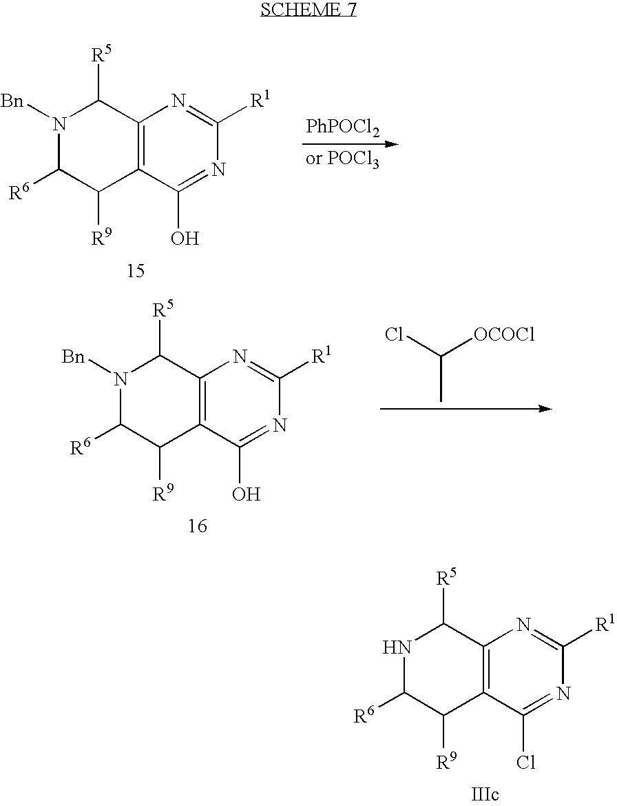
C12=C(C(Cl)=NC([R1])=N1)C([R9])C([R6])NC2[R5].C12=C(C(O)=NC([R1])=N1)C([R9])C([R6])N([Bn])C2[R5].[PhPOCl2].C12=C(C(O)=NC([R1])=N1)C([R9])C([R6])N([Bn])C2[R5].C([OCOCl])(Cl)C
